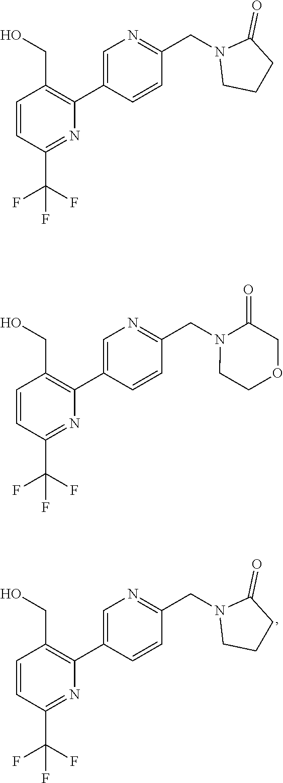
C1=CC(C(F)(F)F)=NC(C2=CN=C(CN3CCCC3=O)C=C2)=C1CO.C1=CC(C(F)(F)F)=NC(C2=CN=C(CN3CCCC3=O)C=C2)=C1CO.C1=CC(C(F)(F)F)=NC(C2=CN=C(CN3CCOCC3=O)C=C2)=C1CO
